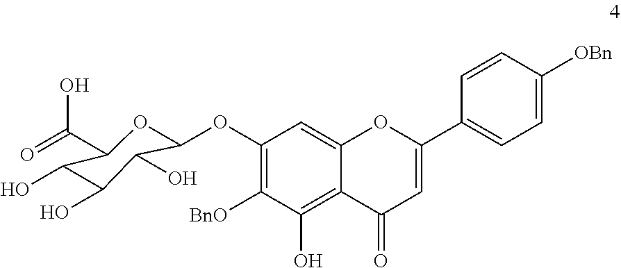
C1(OC2OC(C(=O)O)C(O)C(O)C2O)=C([BnO])C(O)=C2C(=C1)OC(C1=CC=C([OBn])C=C1)=CC2=O
